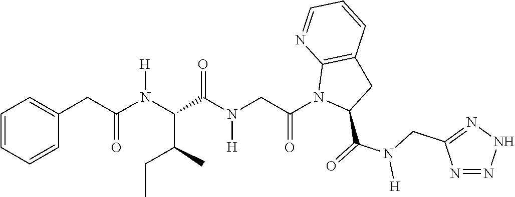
C1(CC(N(C(C(C)CC)C(N(CC(N2C(C(=O)N(CC3=NNN=N3)[H])CC3=C2N=CC=C3)=O)[H])=O)[H])=O)=CC=CC=C1
